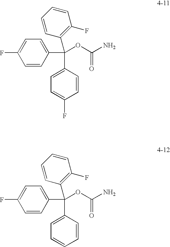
C1=CC(C(C2=CC=C(F)C=C2)(C2=C(F)C=CC=C2)OC(N)=O)=CC=C1F.C1=CC(C(C2=CC=CC=C2)(C2=C(F)C=CC=C2)OC(N)=O)=CC=C1F
